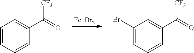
C1=CC=CC(C(=O)[CF3])=C1.C1(Br)=CC=CC(C(=O)[CF3])=C1
